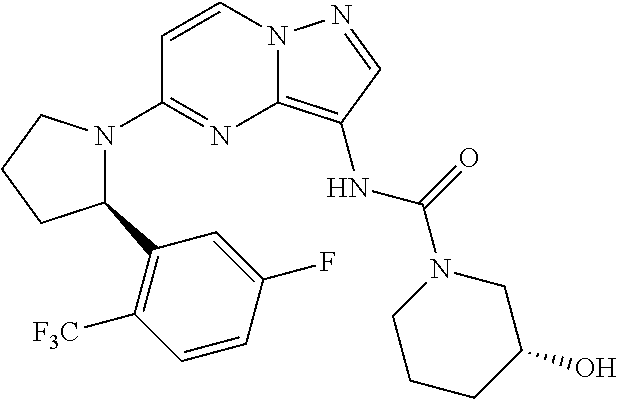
C1=CN2C(=C(NC(=O)N3CCCC(O)C3)C=N2)N=C1N1C(C2=C([F3C])C=CC(F)=C2)CCC1
